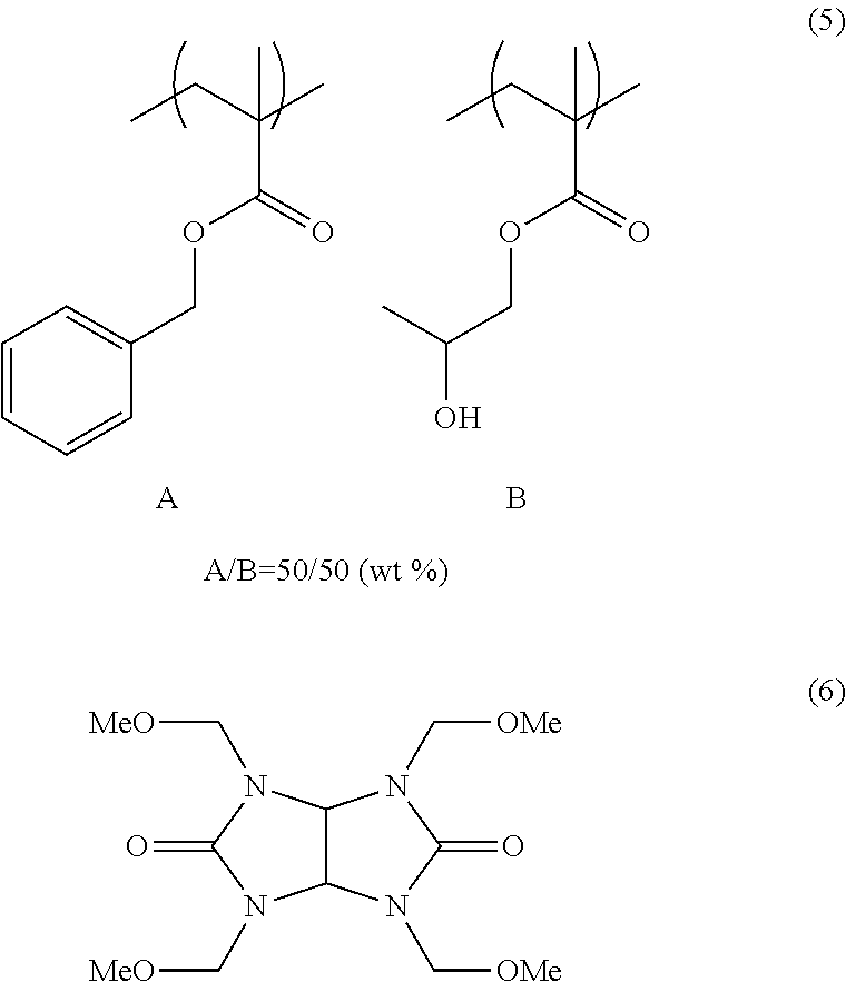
CCC(C)(C)C(OCC1=CC=CC=C1)=O.[A].CCC(C)(C)C(OCC(C)O)=O.B.C12C(N(C[OMe])C(=O)N1C[OMe])N(C[MeO])C(=O)N2C[MeO]
